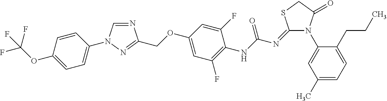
N1=CN(C2=CC=C(OC(F)(F)F)C=C2)N=C1COC1=CC(F)=C(NC(N=C2N(C3=CC(C)=CC=C3CCC)C(=O)CS2)=O)C(F)=C1
